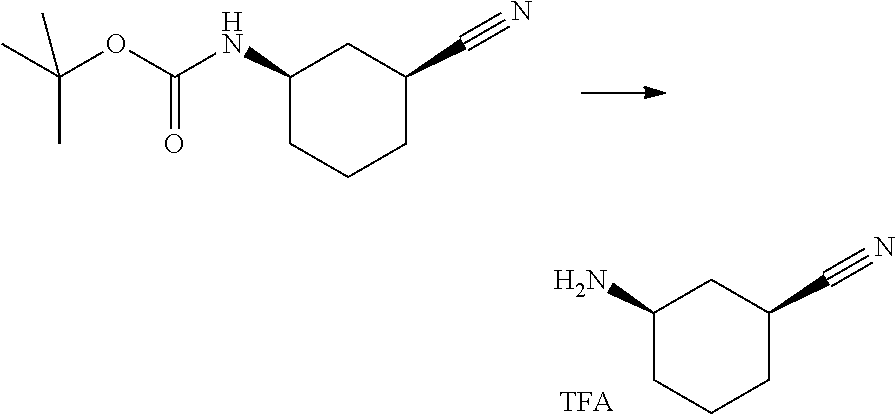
C1(NC(OC(C)(C)C)=O)CCCC(C#N)C1.C1(N)CCCC(C#N)C1
